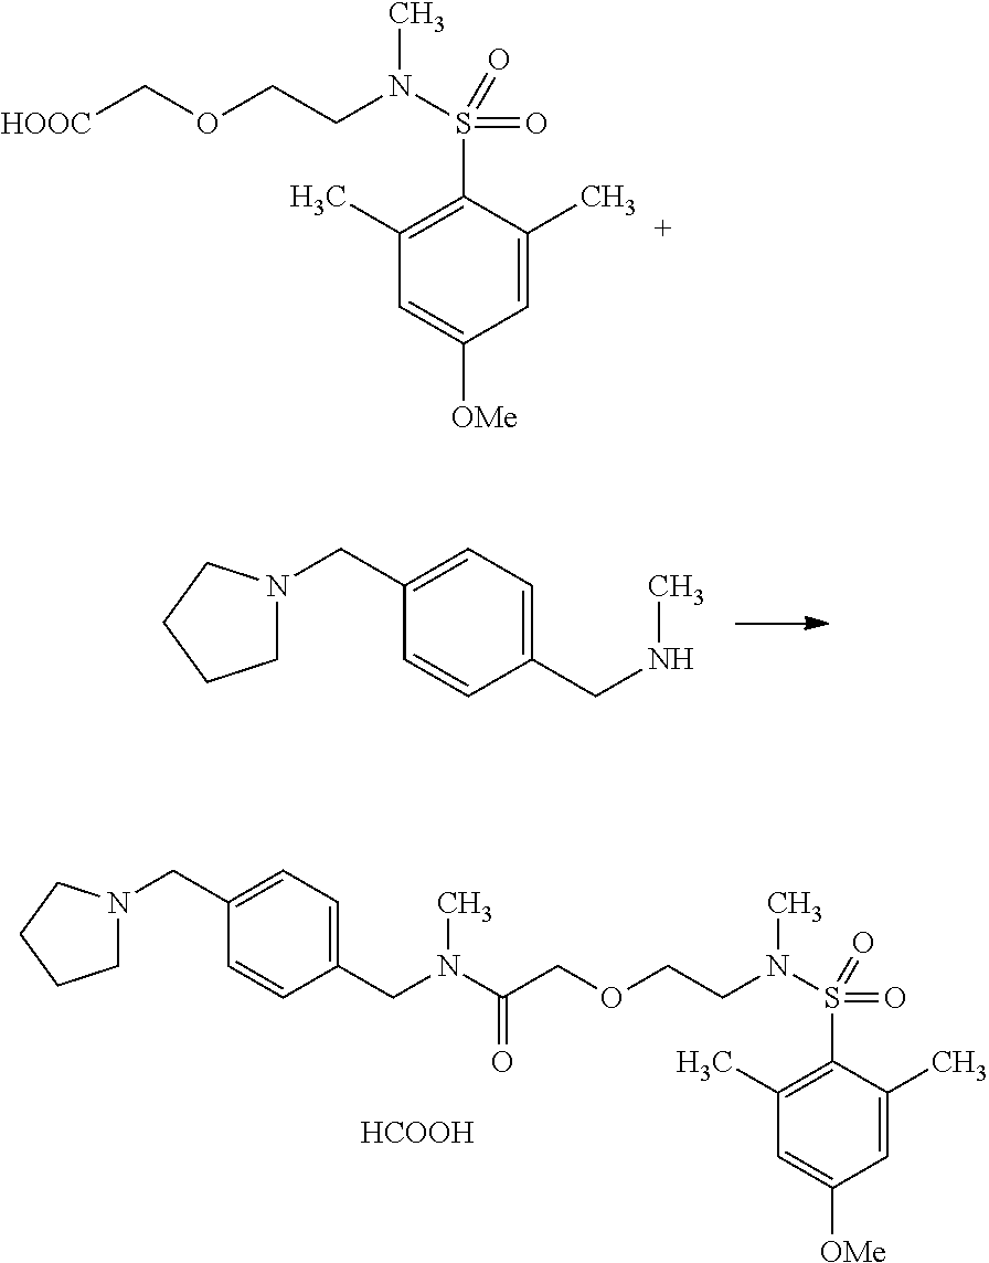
C1N(CC2=CC=C(CN(C)C(COCCN(S(=O)(C3=C(C)C=C([OMe])C=C3C)=O)C)=O)C=C2)CCC1.[HCOOH].C1N(CC2=CC=C(CNC)C=C2)CCC1.[HOOC]COCCN(C)S(C1=C(C)C=C([OMe])C=C1C)(=O)=O
